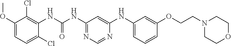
O(C1=CC=C(Cl)C(NC(NC2=NC=NC(NC3=CC=CC(OCCN4CCOCC4)=C3)=C2)=O)=C1Cl)C
